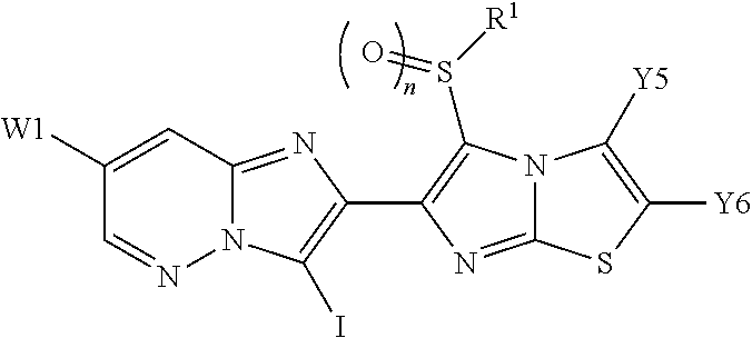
N12C(=NC(C3=C(S([R1])=O)N4C(=N3)SC([Y6])=C4[Y5])=C1I)C=C([W1])C=N2
